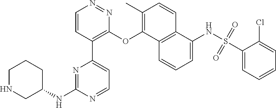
C1NCC(NC2=NC(C3=C(OC4=C(C)C=CC5=C4C=CC=C5NS(C4=CC=CC=C4Cl)(=O)=O)N=NC=C3)=CC=N2)CC1
